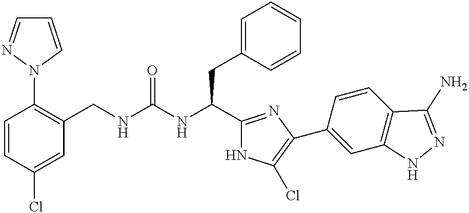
C1=CC(Cl)=CC(CNC(NC(C2=NC(C3=CC4=C(C=C3)C(N)=NN4)=C(Cl)N2)CC2=CC=CC=C2)=O)=C1N1C=CC=N1
